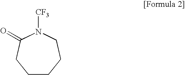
C1CCCN([CF3])C(=O)C1
